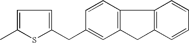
C1=C(C)SC(CC2=CC3=C(C=C2)C2=C(C3)C=CC=C2)=C1
